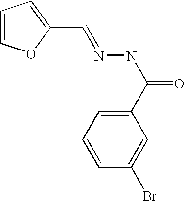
C1=COC(C=NNC(=O)C2=CC=CC(Br)=C2)=C1
